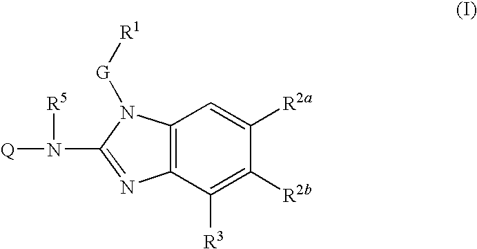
C12=C(C([R3])=C([R2b])C([R2a])=C1)N=C(N([R5])[Q])N2[G][R1]
